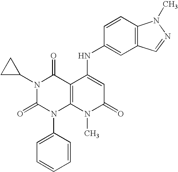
N1(C2CC2)C(=O)N(C2=CC=CC=C2)C2=C(C1=O)C(NC1=CC3=C(C=C1)N(C)N=C3)=CC(=O)N2C
